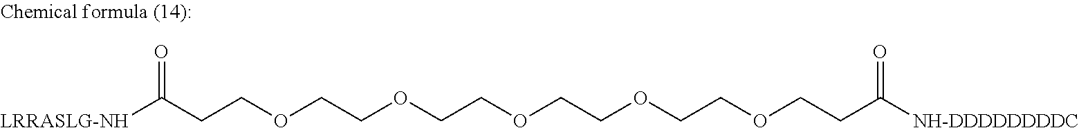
O=C(CCOCCOCCOCCOCCOCCC([NH-DDDDDDDDC])=O)[LRRASLG-NH]
